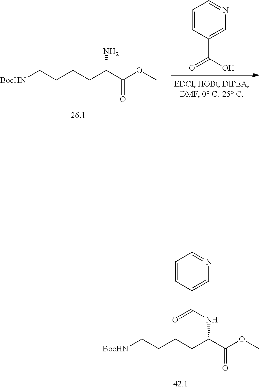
C(C(OC)=O)(CCCC[BocHN])NC(C1=CN=CC=C1)=O.C1=CC(C(O)=O)=CN=C1.NC(C(OC)=O)CCCC[BocHN]
